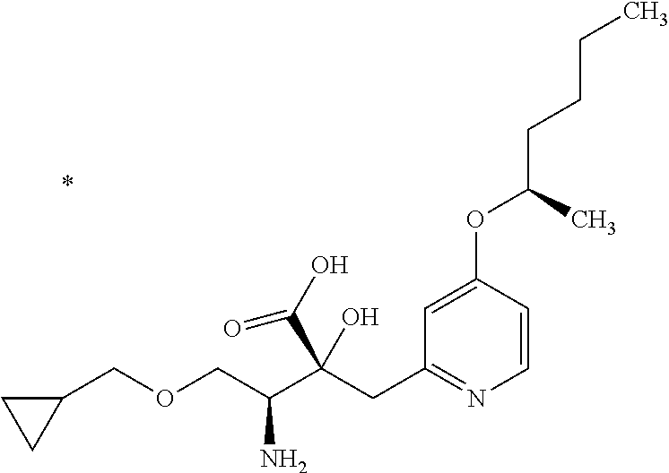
C1=CC(OC(C)CCCC)=CC(CC(C(COCC2CC2)N)(C(O)=O)O)=N1
